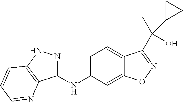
C1=C(NC2=NNC3=C2N=CC=C3)C=C2C(=C1)C(C(C)(O)C1CC1)=NO2
